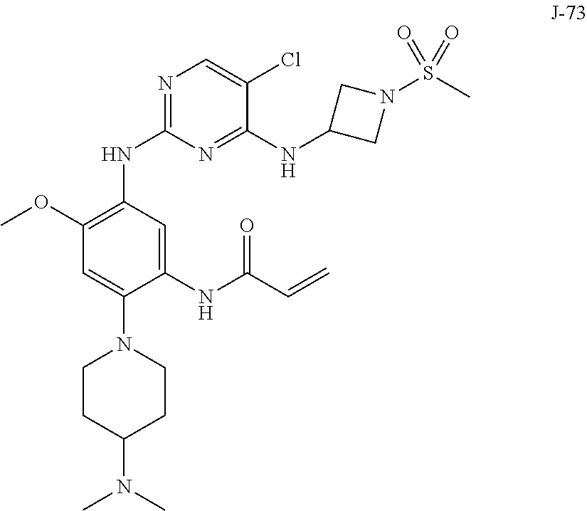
C1CC(N(C)C)CCN1C1=CC(OC)=C(NC2=NC=C(Cl)C(NC3CN(S(C)(=O)=O)C3)=N2)C=C1NC(C=C)=O
